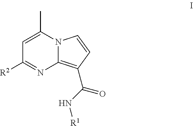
C1=C(C)N2C(=C(C(=O)N[R1])C=C2)N=C1[R2]
